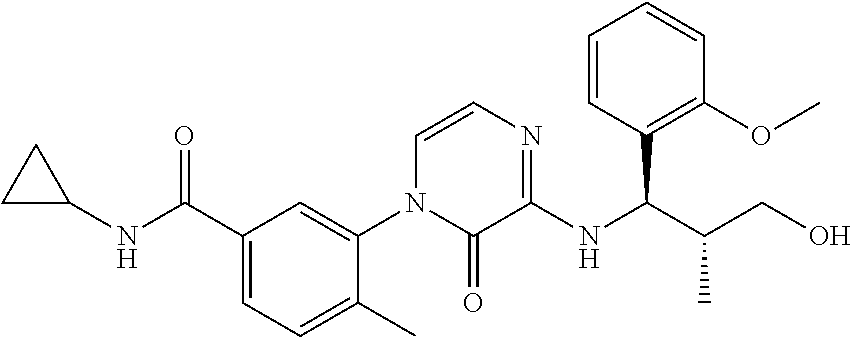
C1C(NC(C2=CC=C(C)C(N3C(=O)C(NC(C(CO)C)C4=C(OC)C=CC=C4)=NC=C3)=C2)=O)C1
